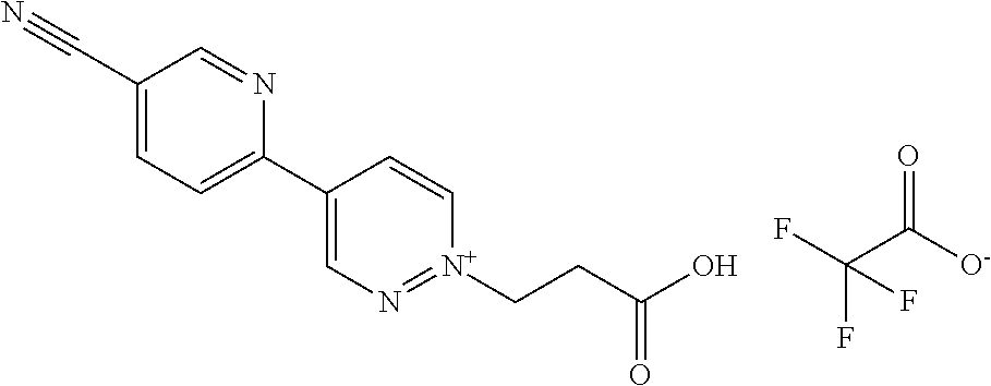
C1(C#N)=CC=C(C2=CN=[N+](CCC(O)=O)C=C2)N=C1.O=C([O-])C(F)(F)F
